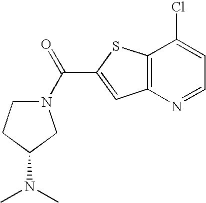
N1(C(C2=CC3=C(S2)C(Cl)=CC=N3)=O)CCC(N(C)C)C1
